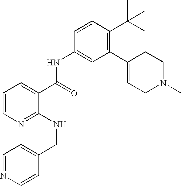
C1(NCC2=CC=NC=C2)=NC=CC=C1C(=O)NC1=CC(C2=CCN(C)CC2)=C(C(C)(C)C)C=C1
